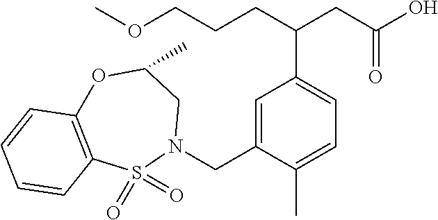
C(CCC(CC(O)=O)C1=CC=C(C)C(CN2CC(C)OC3=C(S2(=O)=O)C=CC=C3)=C1)OC
